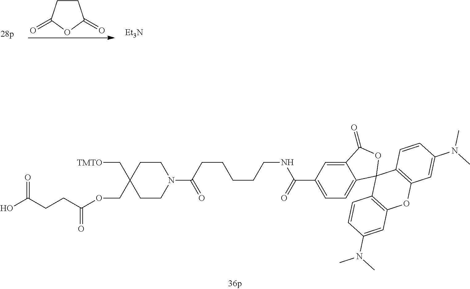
C1CC(=O)OC1=O.[Et3N].O(CC1(C[TMTO])CCN(C(CCCCCNC(C2=CC=C3C(=C2)C(=O)OC32C3=C(OC4=C2C=CC(N(C)C)=C4)C=C(N(C)C)C=C3)=O)=O)CC1)C(CCC(O)=O)=O
